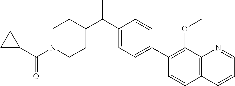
C1(C(N2CCC(C(C3=CC=C(C4=C(OC)C5=C(C=C4)C=CC=N5)C=C3)C)CC2)=O)CC1
